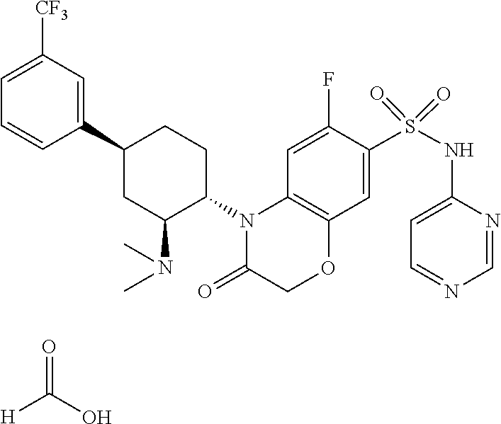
C1=NC(NS(=O)(=O)C2=CC3=C(C=C2F)N(C2CCC(C4=CC([CF3])=CC=C4)CC2N(C)C)C(=O)CO3)=CC=N1.[H]C(O)=O
